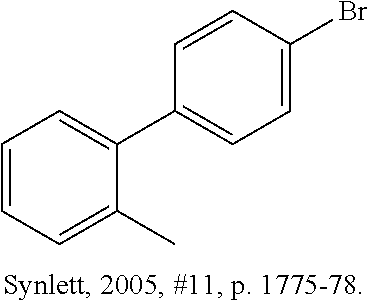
C1=CC=C(C)C(C2=CC=C(Br)C=C2)=C1
